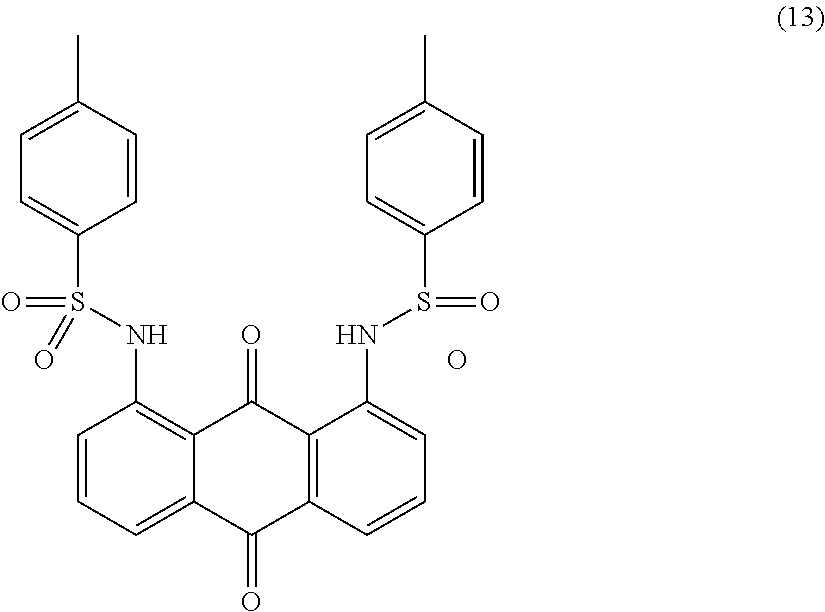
C1=CC=C2C(=C1NS(C1=CC=C(C)C=C1)(=O)=O)C(=O)C1=C(C2=O)C=CC=C1NS(=O)C1=CC=C(C)C=C1.O
